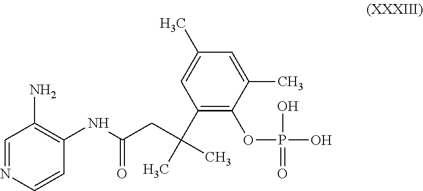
C1=NC=CC(NC(CC(C)(C2=C(OP(O)(O)=O)C(C)=CC(C)=C2)C)=O)=C1N
